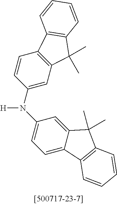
C1(N(C2=CC=C3C(=C2)C(C)(C)C2=C3C=CC=C2)[H])=CC2=C(C=C1)C1=C(C2(C)C)C=CC=C1
